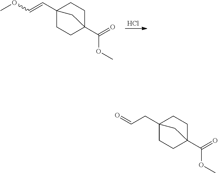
Cl.C12(C=COC)CCC(C(=O)OC)(CC1)C2.C12(CC=O)CCC(C(=O)OC)(CC1)C2
